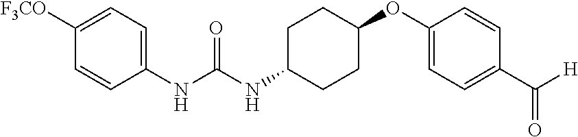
C1=C([F3CO])C=CC(NC(NC2CCC(OC3=CC=C(C([H])=O)C=C3)CC2)=O)=C1
